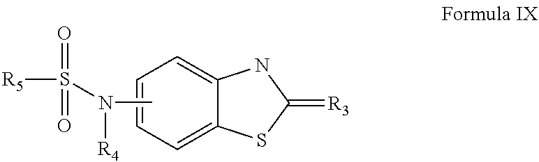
[R5]S(=O)(=O)N([R4])C.C1=CC=C2C(=C1)NC(=[R3])S2
